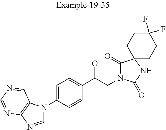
C1(C(CN2C(=O)C3(NC2=O)CCC(F)(F)CC3)=O)=CC=C(N2C=NC3=C2C=NC=N3)C=C1
